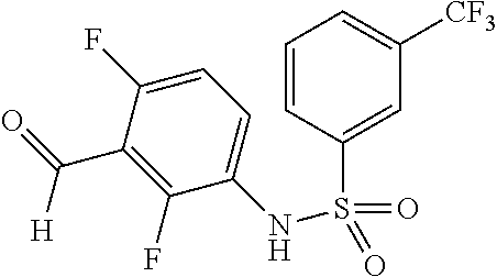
C1=C(F)C(C(=O)[H])=C(F)C(NS(C2=CC([CF3])=CC=C2)(=O)=O)=C1
